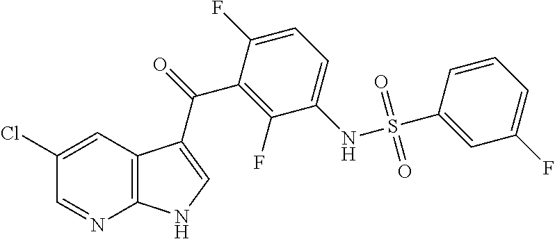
C12=C(C=C(Cl)C=N1)C(C(=O)C1=C(F)C(NS(C3=CC(F)=CC=C3)(=O)=O)=CC=C1F)=CN2
